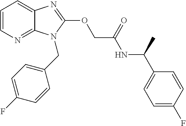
C1=CN=C2C(=C1)N=C(OCC(NC(C1=CC=C(F)C=C1)C)=O)N2CC1=CC=C(F)C=C1
